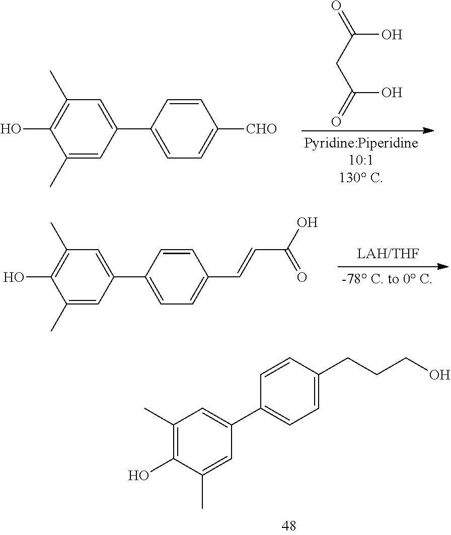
C1(C)=CC(C2=CC=C([CHO])C=C2)=CC(C)=C1O.C(CC(=O)O)(=O)O.C1(C)=CC(C2=CC=C(C=CC(O)=O)C=C2)=CC(C)=C1O.C1(C)=C(O)C(C)=CC(C2=CC=C(CCCO)C=C2)=C1
